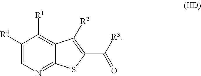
C1([R4])=CN=C2C(=C1[R1])C([R2])=C(C([R3])=O)S2
